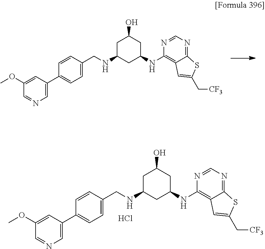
C1C(NCC2=CC=C(C3=CN=CC(OC)=C3)C=C2)CC(NC2=C3C(=NC=N2)SC(C[CF3])=C3)CC1O.C1C(NCC2=CC=C(C3=CN=CC(OC)=C3)C=C2)CC(NC2=C3C(=NC=N2)SC(C[CF3])=C3)CC1O.Cl
